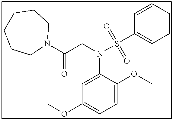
C1=CC=CC(S(N(C2=CC(OC)=CC=C2OC)CC(N2CCCCCC2)=O)(=O)=O)=C1
